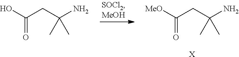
[MeO]C(CC(N)(C)C)=O.[X].OC(CC(N)(C)C)=O
